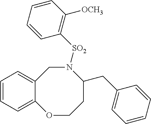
C1=CC=C2C(=C1)CN([SO2]C1=C([OCH3])C=CC=C1)C(CC1=CC=CC=C1)CCO2
